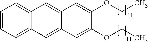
C12=CC3=CC=CC=C3C=C1C=C(OCC)C(OCC)=C2
